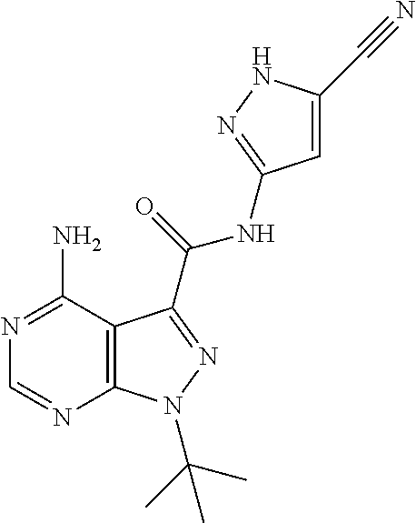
N1=C(N)C2=C(N=C1)N(C(C)(C)C)N=C2C(=O)NC1=NNC(C#N)=C1
